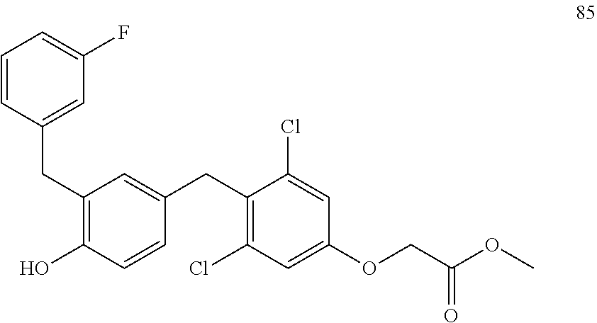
C1=CC(CC2=C(O)C=CC(CC3=C(Cl)C=C(OCC(OC)=O)C=C3Cl)=C2)=CC(F)=C1
